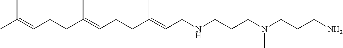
C(C(=CCCC(=CCNCCCN(CCCN)C)C)C)CC=C(C)C
